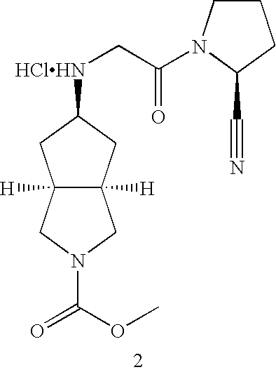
C12([H])C([H])(CC([HClHN]CC(=O)N3CCCC3C#N)C1)CN(C(OC)=O)C2
